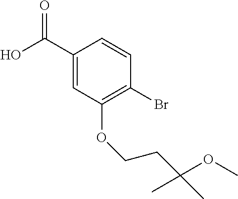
C1(C(O)=O)=CC(OCCC(OC)(C)C)=C(Br)C=C1
